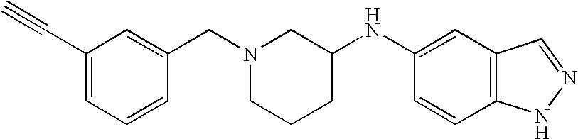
C1(C#C)=CC=CC(CN2CCCC(NC3=CC4=C(C=C3)NN=C4)C2)=C1
